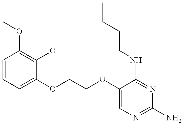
C1=CC=C(OCCOC2=CN=C(N)N=C2NCCCC)C(OC)=C1OC
